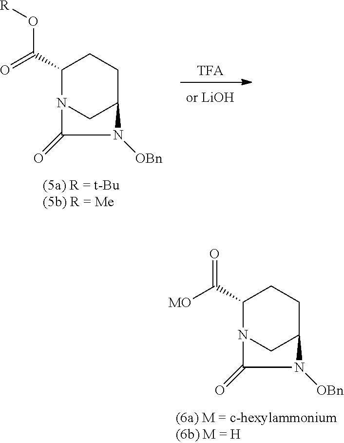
C1(C([MO])=O)N2CC(CC1)N([OBn])C2=O.[TFA].C1(C(O[R])=O)N2CC(CC1)N([OBn])C2=O
